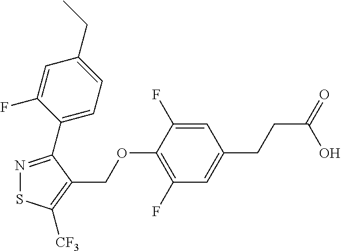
N1=C(C2=CC=C(CC)C=C2F)C(COC2=C(F)C=C(CCC(=O)O)C=C2F)=C([CF3])S1
